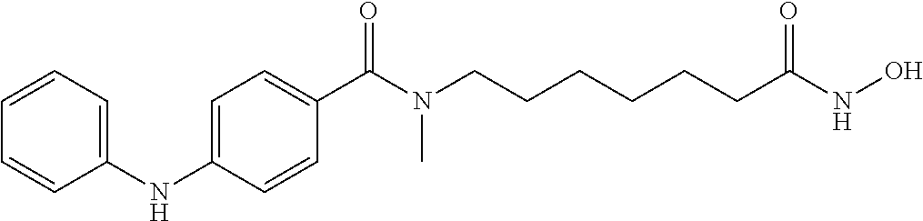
N(C1=CC=CC=C1)C1=CC=C(C(N(CCCCCCC(NO)=O)C)=O)C=C1
